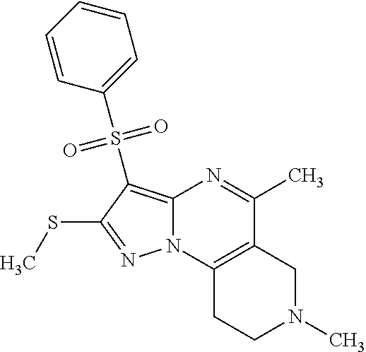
C12=C(S(C3=CC=CC=C3)(=O)=O)C(SC)=NN1C1=C(C(C)=N2)CN(C)CC1
